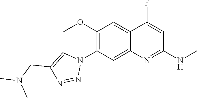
C12=CC(OC)=C(N3C=C(CN(C)C)N=N3)C=C1N=C(NC)C=C2F
